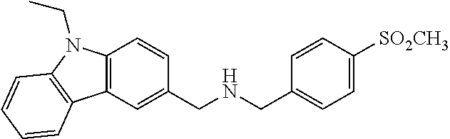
C1=CC([SO2CH3])=CC=C1CNCC1=CC2=C(C=C1)N(CC)C1=C2C=CC=C1
